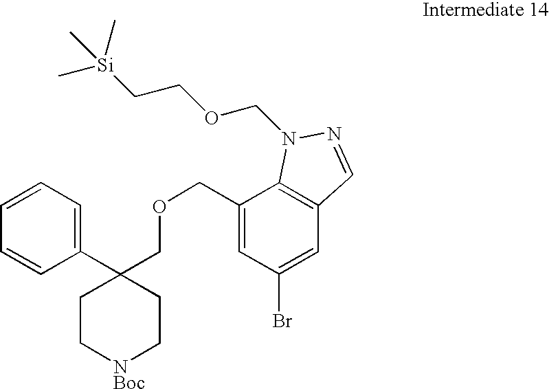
C1(COCC2(C3=CC=CC=C3)CC[NBoc]CC2)=CC(Br)=CC2=C1N(COCC[Si](C)(C)C)N=C2
